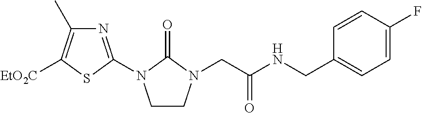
N1=C(N2CCN(CC(=O)NCC3=CC=C(F)C=C3)C2=O)SC([EtO2C])=C1C
